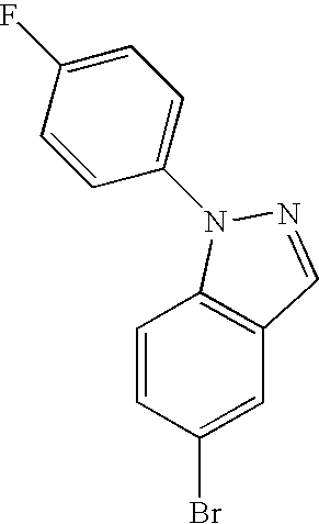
C1=CC(Br)=CC2=C1N(C1=CC=C(F)C=C1)N=C2
